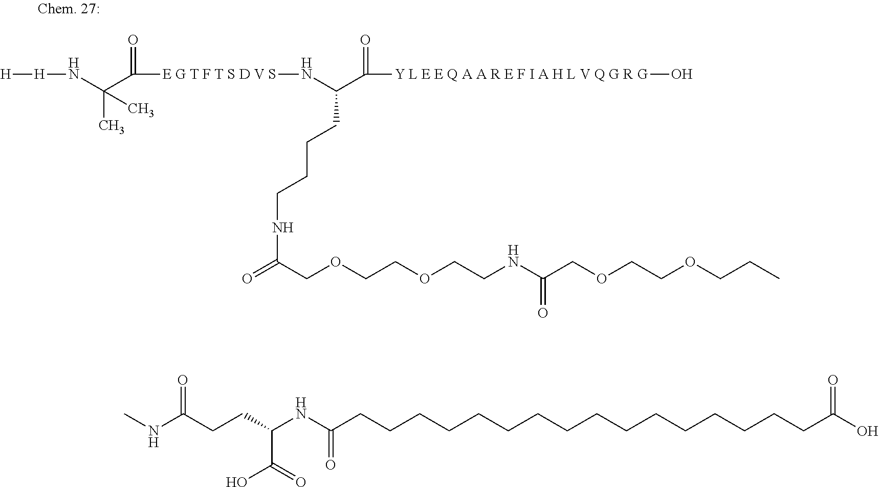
[H][H]NC(C(=O)[E G T F T S D V S]NC(C(=O)[Y L E E Q A A R E F I A H L V Q G R G]O)CCCCNC(=O)COCCOCCNC(COCCOCCC)=O)(C)C.C(CCCCCCCCCCCCCCCC(O)=O)C(=O)NC(C(=O)O)CCC(NC)=O
